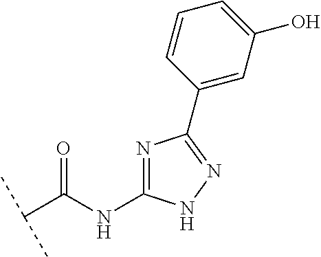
C(C(NC1=NC(C2=CC(O)=CC=C2)=NN1)=O)(C)C
